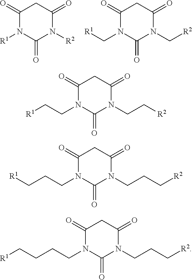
C1(=O)N([R1])C(=O)N([R2])C(=O)C1.C1(=O)N(C[R1])C(=O)N(C[R2])C(=O)C1.C1(=O)N(CC[R1])C(=O)N(CC[R2])C(=O)C1.C1(=O)N(CCC[R1])C(=O)N(CCC[R2])C(=O)C1.C1(=O)N(CCCC[R1])C(=O)N(CCC[R2])C(=O)C1
